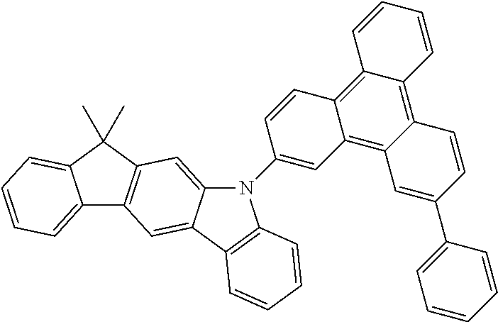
C12=CC=CC=C1C(C)(C)C1=C2C=C2C(=C1)N(C1=CC3=C4C(=C5C(=C3C=C1)C=CC=C5)C=CC(C1=CC=CC=C1)=C4)C1=C2C=CC=C1
